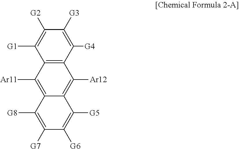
C1([G3])=C([G4])C2=C(C([G1])=C1[G2])C([Ar11])=C1C(=C2[Ar12])C([G5])=C([G6])C([G7])=C1[G8]
